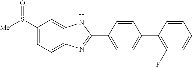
C1(S([Me])=O)=CC=C2C(=C1)NC(C1=CC=C(C3=C(F)C=CC=C3)C=C1)=N2
